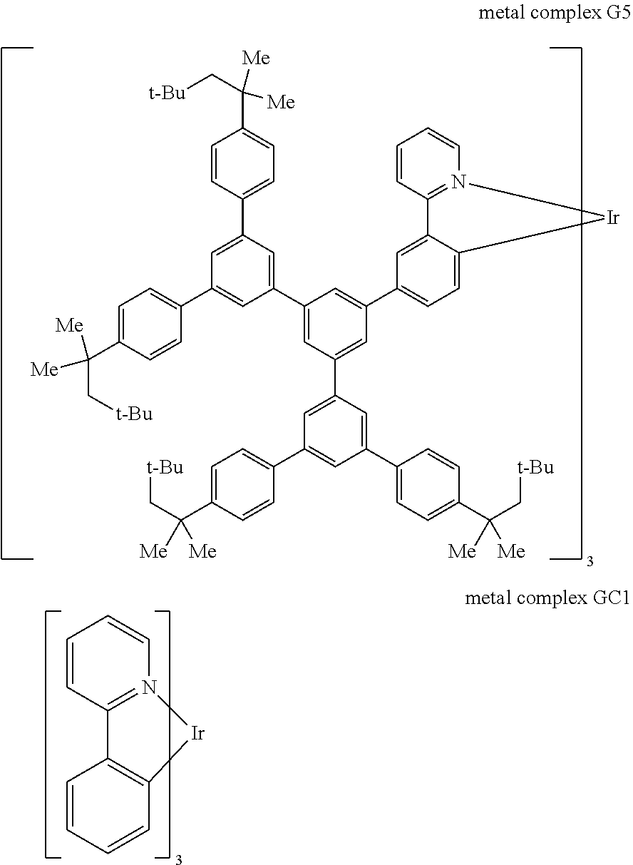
C1=CC(C2=CC(C3=CC=C(C([Me])(C[t-Bu])[Me])C=C3)=CC(C3=CC(C4=CC(C5=CC=C(C(C[t-Bu])([Me])[Me])C=C5)=CC(C5=CC=C(C(C[t-Bu])([Me])[Me])C=C5)=C4)=CC(C4=CC=C5C(=C4)C4=N(C=CC=C4)[Ir]5)=C3)=C2)=CC=C1C(C[t-Bu])([Me])[Me].C1=CC2=N(C=C1)[Ir]C1=C2C=CC=C1
